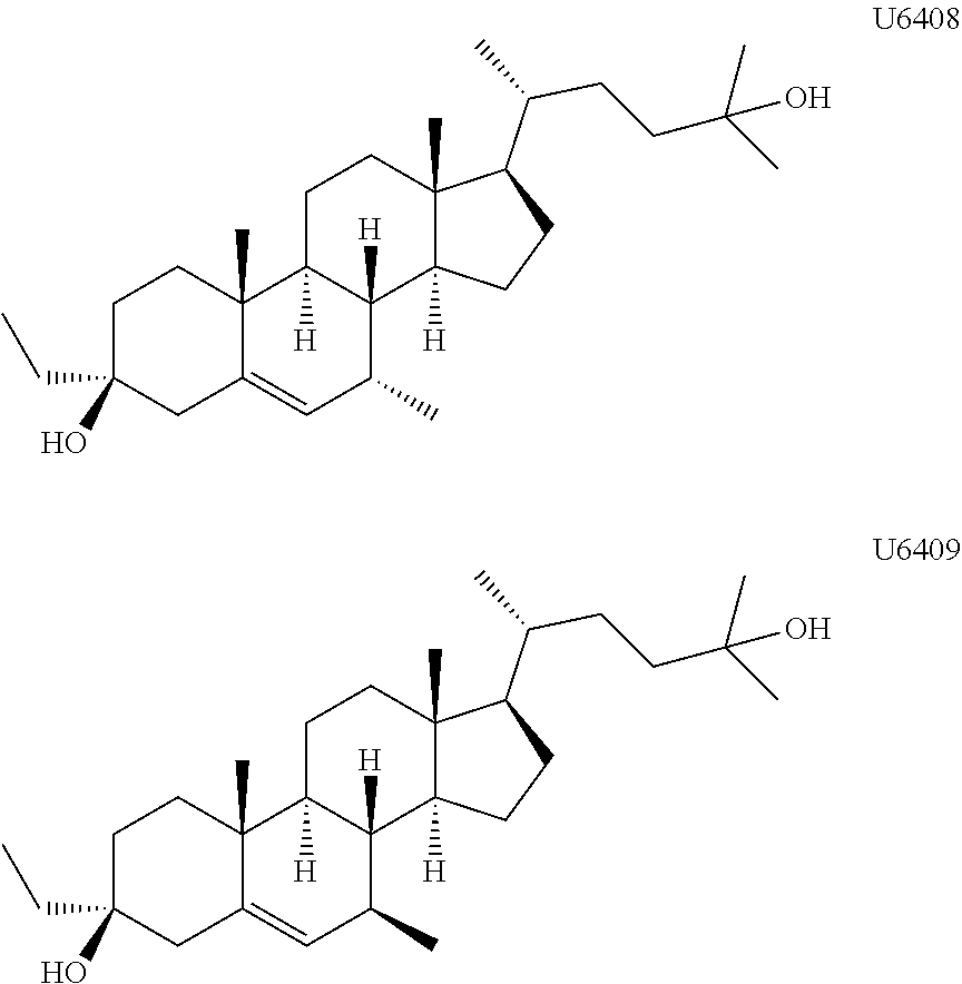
C1C(O)(CC)CC2=CC(C)C3([H])C([H])(C2(C)C1)CCC1(C)C3([H])CCC1C(C)CCC(C)(C)O.C1C(O)(CC)CC2=CC(C)C3([H])C([H])(C2(C)C1)CCC1(C)C3([H])CCC1C(C)CCC(C)(C)O
